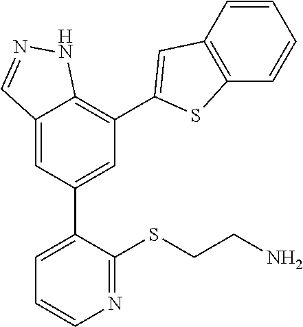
C12=CC(C3=CC=CN=C3SCCN)=CC(C3=CC4=C(C=CC=C4)S3)=C1NN=C2
